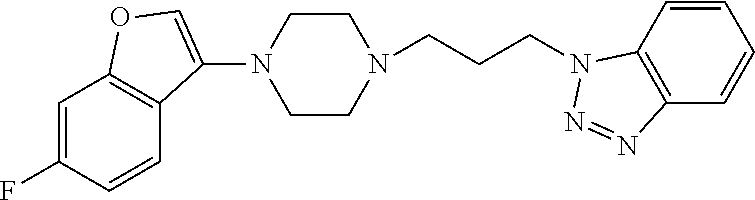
C1=CC2=C(C=C1)N=NN2CCCN1CCN(C2=COC3=C2C=CC(F)=C3)CC1
